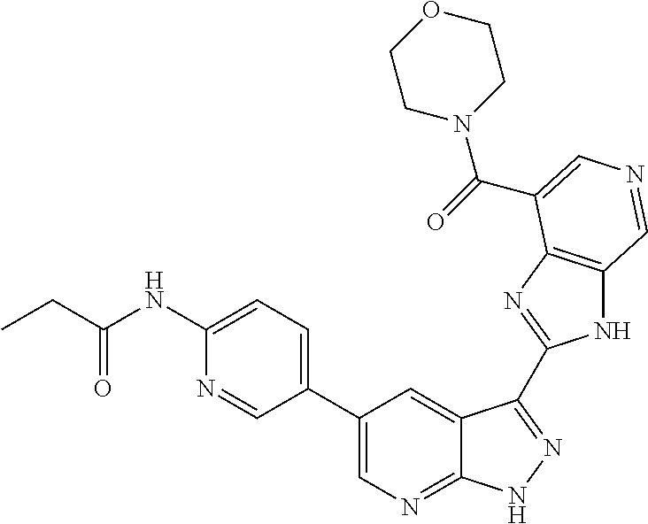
C1(C2=CN=C3C(=C2)C(C2=NC4=C(N2)C=NC=C4C(=O)N2CCOCC2)=NN3)=CC=C(NC(CC)=O)N=C1
